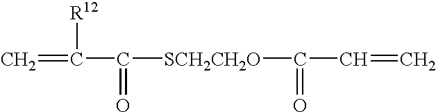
C=C([R12])C([SCH2CH2O]C(C=C)=O)=O
